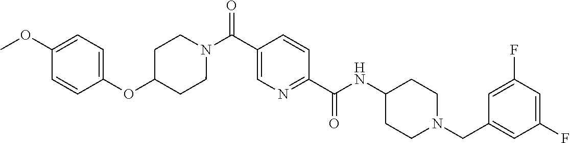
N(C(C1=NC=C(C(=O)N2CCC(OC3=CC=C(OC)C=C3)CC2)C=C1)=O)C1CCN(CC2=CC(F)=CC(F)=C2)CC1
